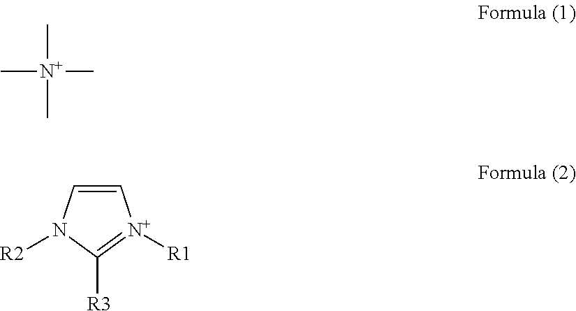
C[N+](C)(C)C.C1=CN([R2])C([R3])=[N+]1[R1]
